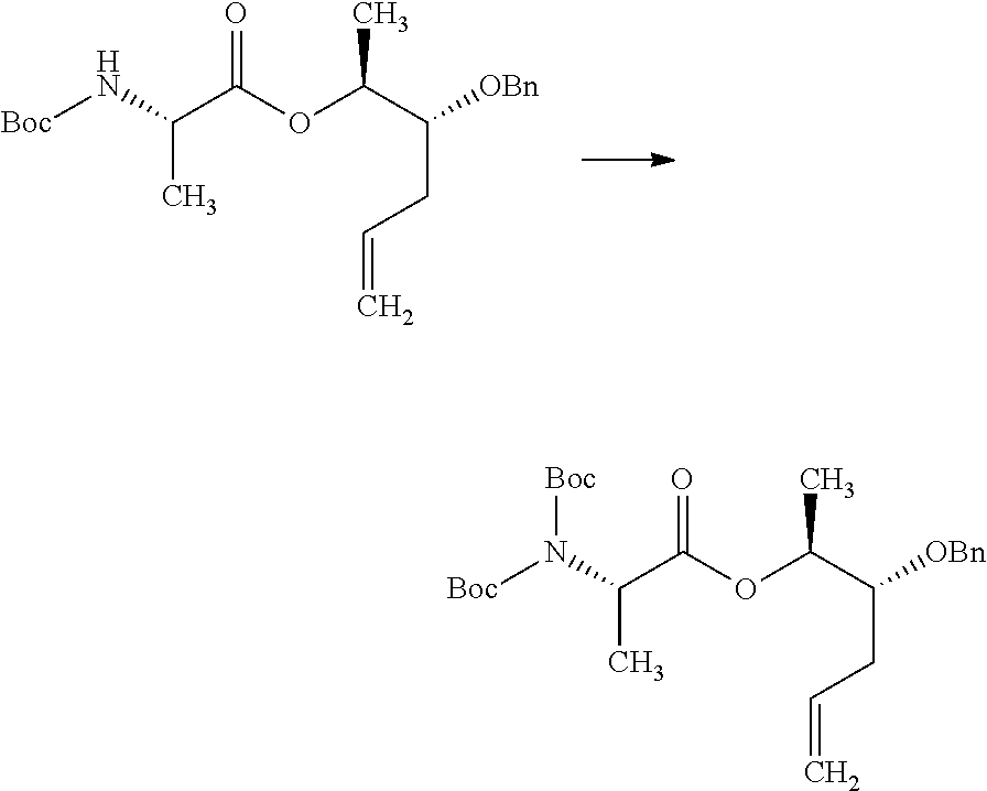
[OBn]C(C(OC(C(N[Boc])C)=O)C)CC=C.[OBn]C(C(OC(C(N([Boc])[Boc])C)=O)C)CC=C
